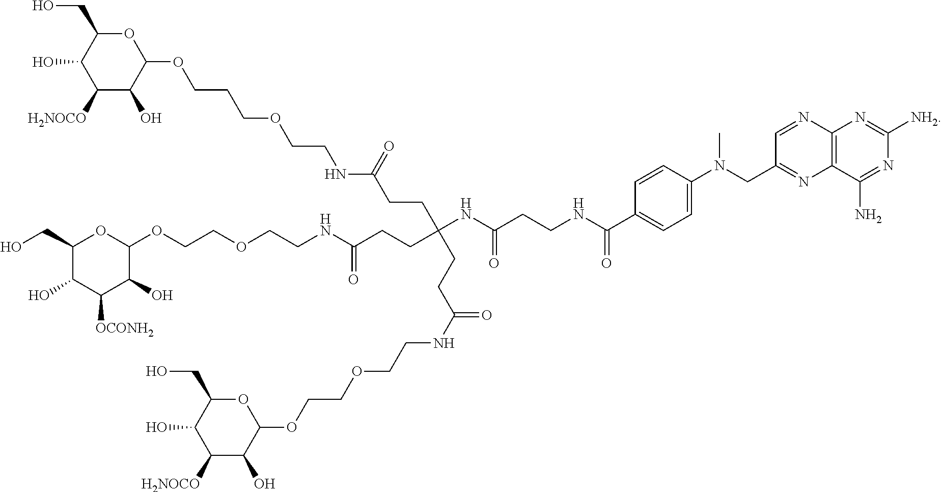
C1([H2NOCO])C(O)C(OCCCOCCNC(CCC(CCC(NCCOCCOC2OC(CO)C(O)C([H2NOCO])C2O)=O)(NC(CCNC(C2=CC=C(N(CC3=NC4=C(N=C3)N=C([NH2])N=C4N)C)C=C2)=O)=O)CCC(NCCOCCOC2OC(CO)C(O)C([OCONH2])C2O)=O)=O)OC(CO)C1O
